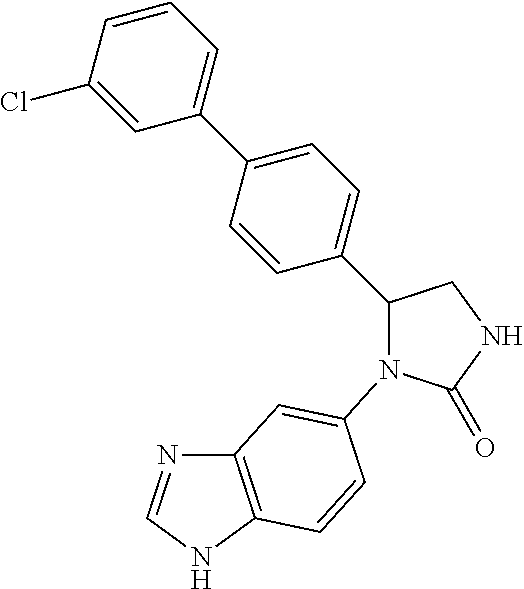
C12=C(NC=N1)C=CC(N1C(=O)NCC1C1=CC=C(C3=CC=CC(Cl)=C3)C=C1)=C2
